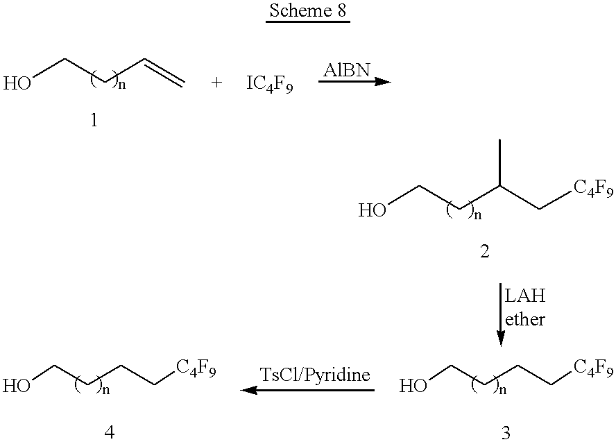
OCCC=C.OCCC(C)C[C4F9].OCCCC[C4F9].OCCCC[C4F9]
